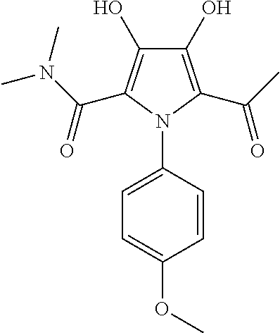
C1(O)=C(C(C)=O)N(C2=CC=C(OC)C=C2)C(C(N(C)C)=O)=C1O
